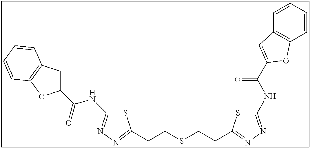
S1C(NC(=O)C2=CC3=C(O2)C=CC=C3)=NN=C1CCSCCC1=NN=C(NC(=O)C2=CC3=C(C=CC=C3)O2)S1
